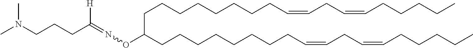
C(CCCCCCCCC=CCC=CCCCCC)(CCCCCCCCC=CCC=CCCCCC)ON=C(CCCN(C)C)[H]
